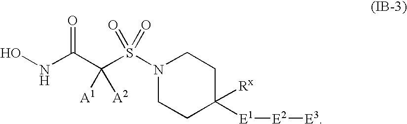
ONC(C(S(N1CCC([E1][E2][E3])([Rx])CC1)(=O)=O)([A1])[A2])=O
